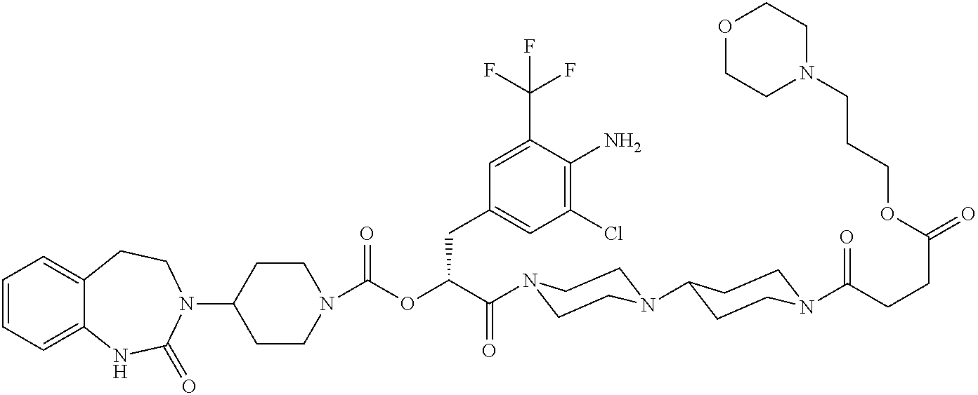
C1=CC=C2C(=C1)CCN(C1CCN(C(OC(C(=O)N3CCN(C4CCN(C(=O)CCC(=O)OCCCN5CCOCC5)CC4)CC3)CC3=CC(Cl)=C(N)C(C(F)(F)F)=C3)=O)CC1)C(=O)N2
